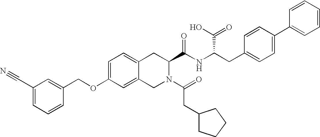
C12=CC=C(OCC3=CC(C#N)=CC=C3)C=C1CN(C(=O)CC1CCCC1)C(C(NC(CC1=CC=C(C3=CC=CC=C3)C=C1)C(O)=O)=O)C2
